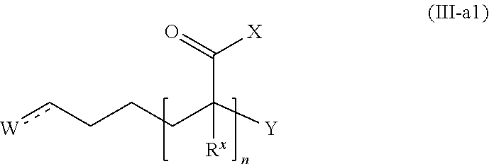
[W]cCCCC([Y])(C(=O)[X])[Rx]
